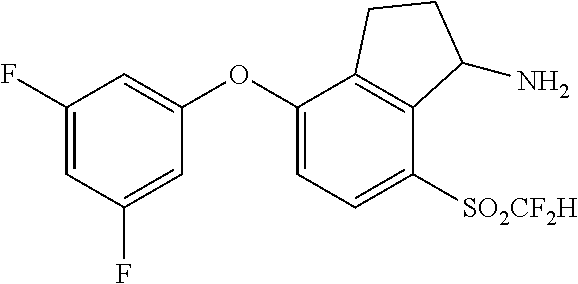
C1(OC2=CC=C([SO2CF2H])C3=C2CCC3N)=CC(F)=CC(F)=C1
